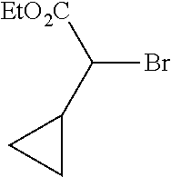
C(Br)(C1CC1)[EtO2C]
